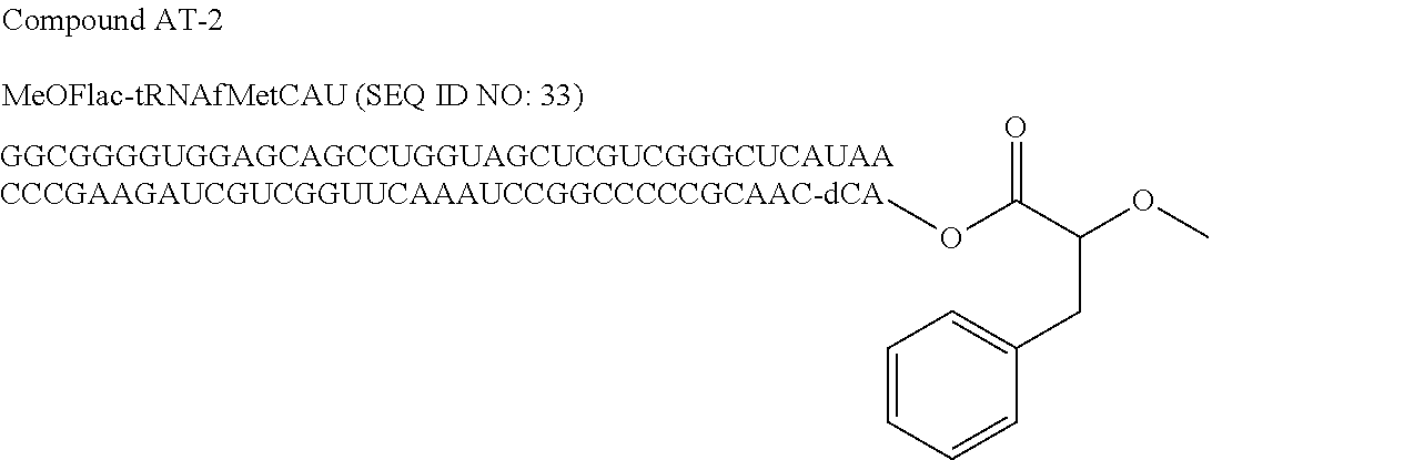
O=C(C(CC1=CC=CC=C1)OC)OC
